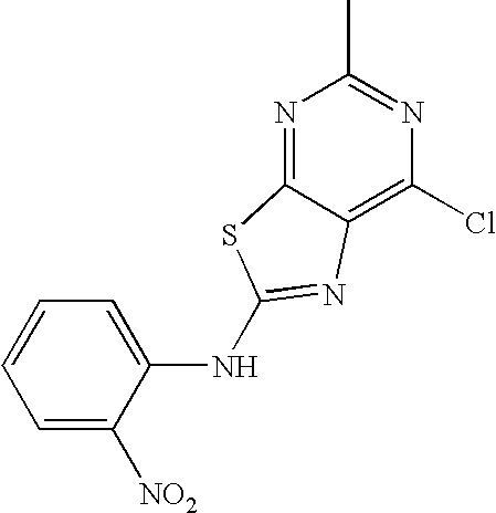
C1(NC2=NC3=C(Cl)N=C(C)N=C3S2)=CC=CC=C1[NO2]
